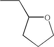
O1C(CC)CCC1
